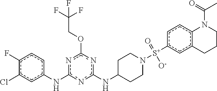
n1c(NC2CCN([S+](=O)([O-])c3cc4c(cc3)N(C(=O)C)CCC4)CC2)nc(OCC(F)(F)F)nc1Nc1cc(Cl)c(F)cc1
